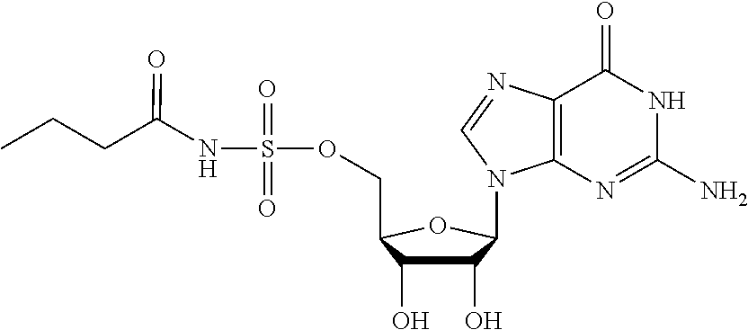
C12=C(N=C(N)NC1=O)N(C1C(O)C(O)C(COS(NC(CCC)=O)(=O)=O)O1)C=N2
